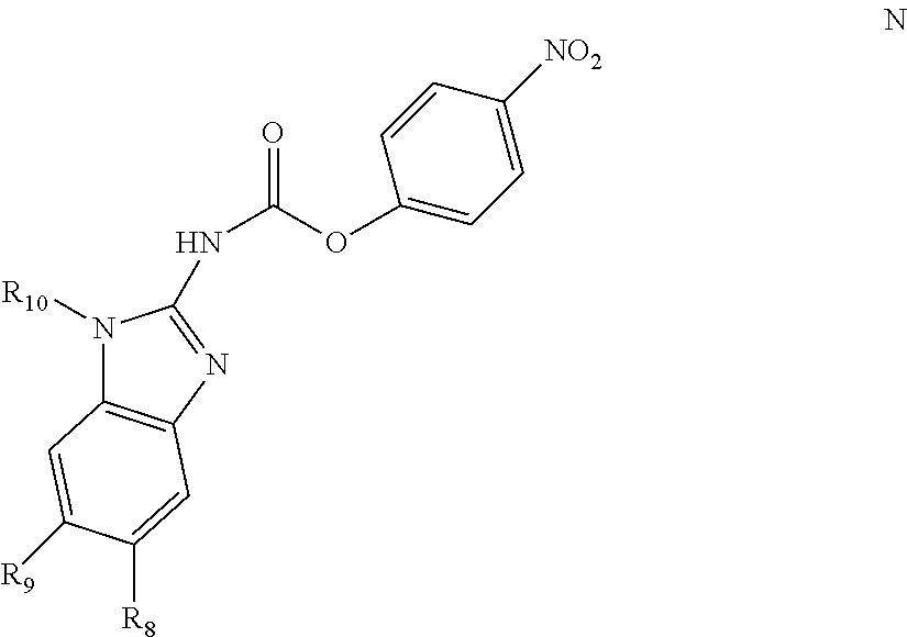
N1([R10])C2=C(N=C1NC(OC1=CC=C([NO2])C=C1)=O)C=C([R8])C([R9])=C2
